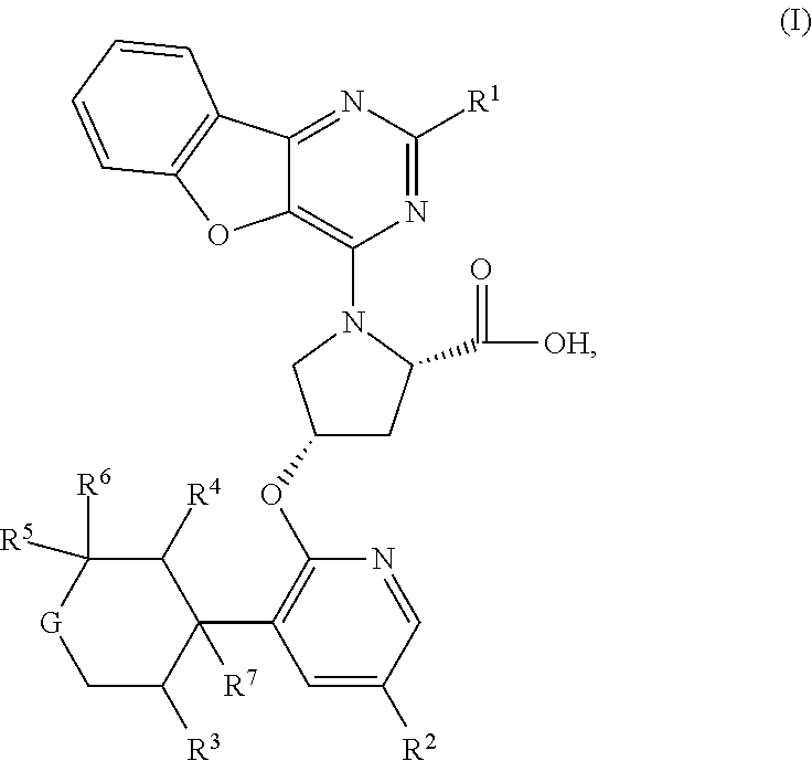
C1=CC2=C(C=C1)C1=NC([R1])=NC(N3CC(OC4=C(C5([R7])C([R4])C([R6])([R5])[G]CC5[R3])C=C([R2])C=N4)CC3C(=O)[OH])=C1O2
